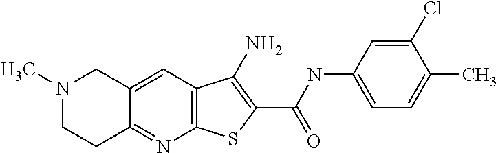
C12=C(C=C3C(=N1)CCN(C)C3)C(N)=C(C(=O)NC1=CC=C(C)C(Cl)=C1)S2
